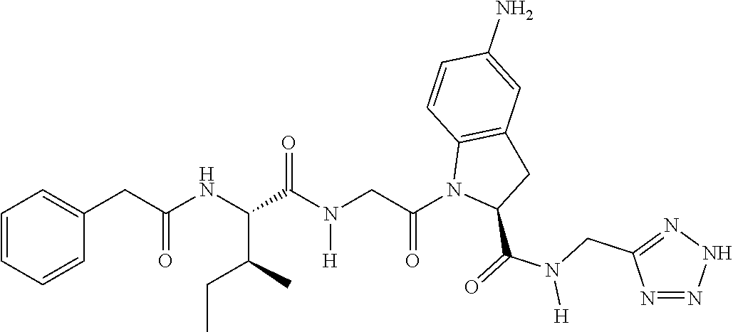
C1=CC=CC(CC(NC(C(N(CC(N2C(C(=O)N(CC3=NNN=N3)[H])CC3=C2C=CC(N)=C3)=O)[H])=O)C(C)CC)=O)=C1
